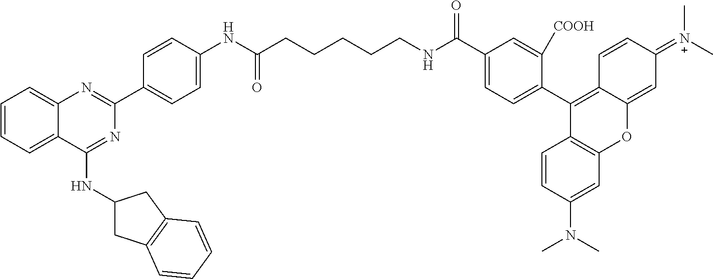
C(CCCC(NC1=CC=C(C2=NC3=CC=CC=C3C(NC3CC4=C(C3)C=CC=C4)=N2)C=C1)=O)CNC(C1=CC=C(C2=C3C(=CC(=[N+](C)C)C=C3)OC3=C2C=CC(N(C)C)=C3)C([COOH])=C1)=O
